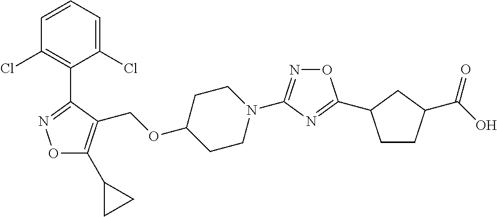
O1C(C2CC2)=C(COC2CCN(C3=NOC(C4CCC(C(O)=O)C4)=N3)CC2)C(C2=C(Cl)C=CC=C2Cl)=N1
